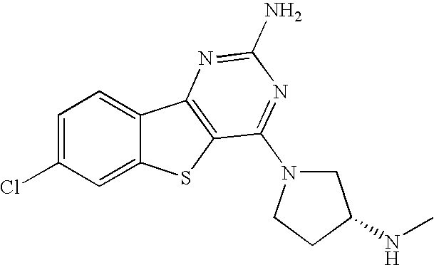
C1=C(Cl)C=C2C(=C1)C1=C(S2)C(N2CC(NC)CC2)=NC(N)=N1
